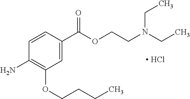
C1=CC(C(OCCN(CC)CC)=O)=CC(OCCCC)=C1N.[ HCl]
